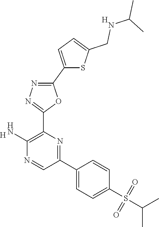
[H].C1(N)=C(C2=NN=C(C3=CC=C(CNC(C)C)S3)O2)N=C(C2=CC=C(S(=O)(=O)C(C)C)C=C2)C=N1.[H]
